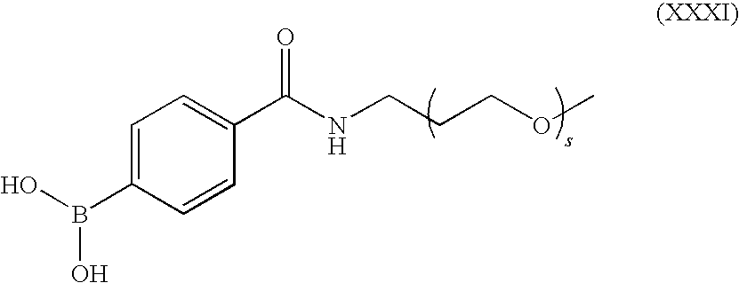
B(C1=CC=C(C(NCCCOC)=O)C=C1)(O)O
